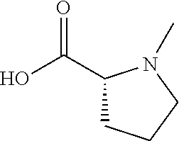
OC(=O)C1CCCN1C
